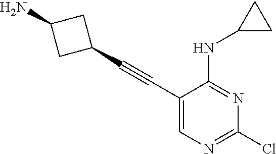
C1(C#CC2=CN=C(Cl)N=C2NC2CC2)CC(N)C1
